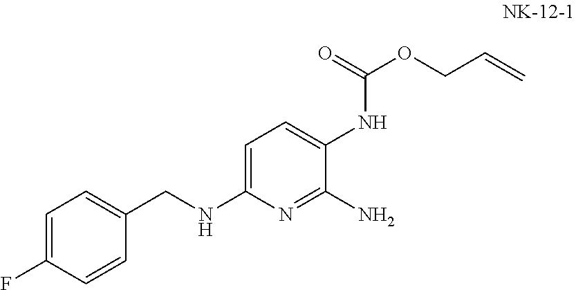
C1=C(CNC2=CC=C(NC(=O)OCC=C)C(N)=N2)C=CC(F)=C1
